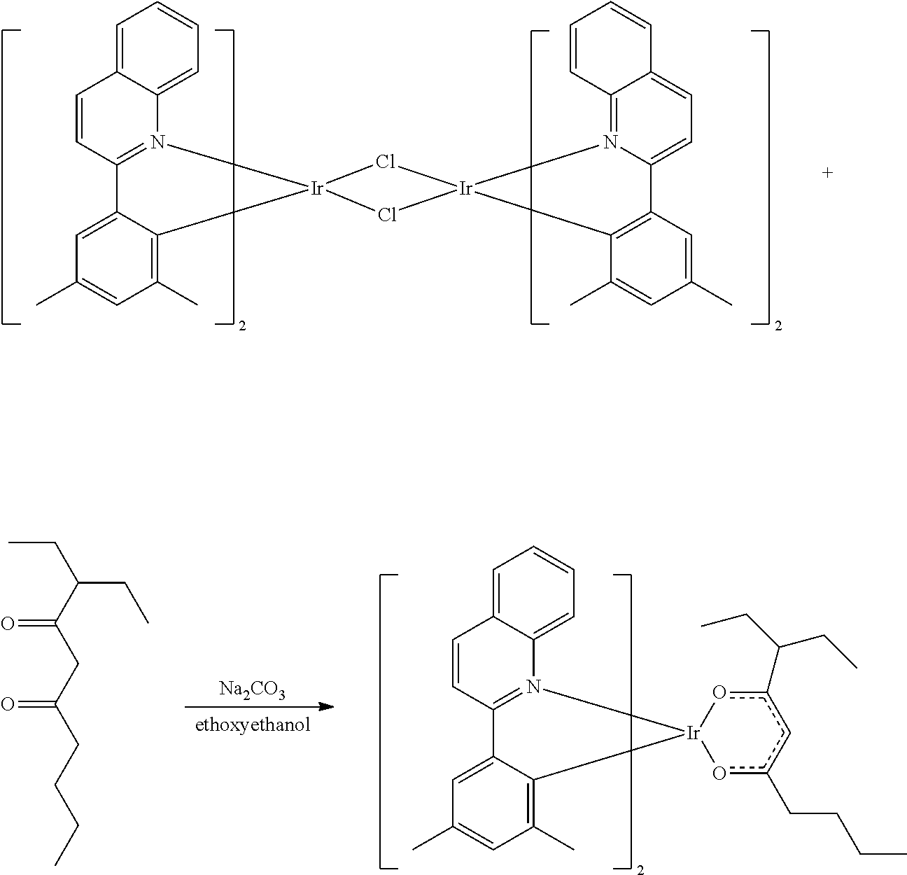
C1=C2C(=CC=C1)N1=C(C=C2)C2=CC(C)=CC(C)=C2[Ir]12Cl[Ir]1(N3=C4C(=CC=C3C3=C1C(C)=CC(C)=C3)C=CC=C4)Cl2.CCC(C(CC(CCCC)=O)=O)CC.[Na2CO3].C1=C2C(=CC=C1)N1=C(C=C2)C2=CC(C)=CC(C)=C2[Ir]12oc(CCCC)cc(C(CC)CC)o2
